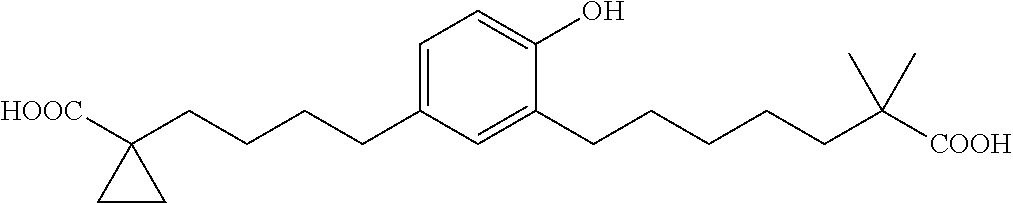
C1=C(CCCCC2([HOOC])CC2)C=C(CCCCCC([COOH])(C)C)C(O)=C1
